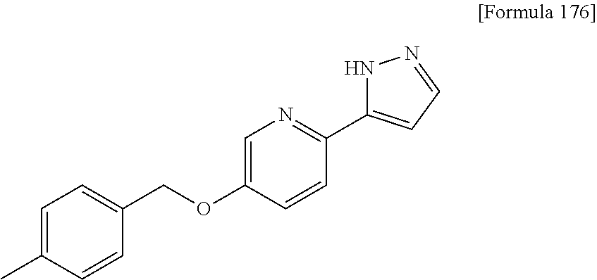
C1=C(C)C=CC(COC2=CN=C(C3=CC=NN3)C=C2)=C1
